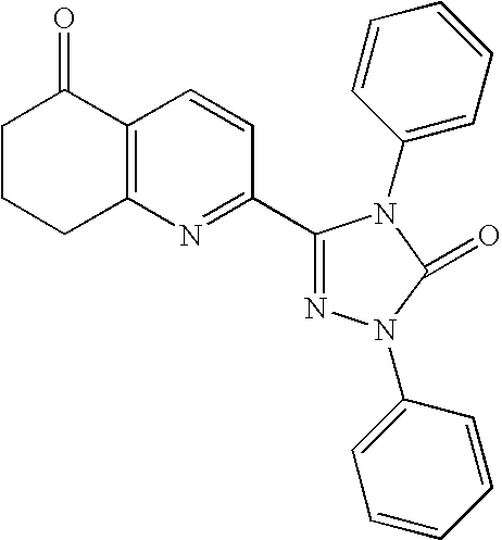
C1CCC2=C(C1=O)C=CC(C1=NN(C3=CC=CC=C3)C(=O)N1C1=CC=CC=C1)=N2
